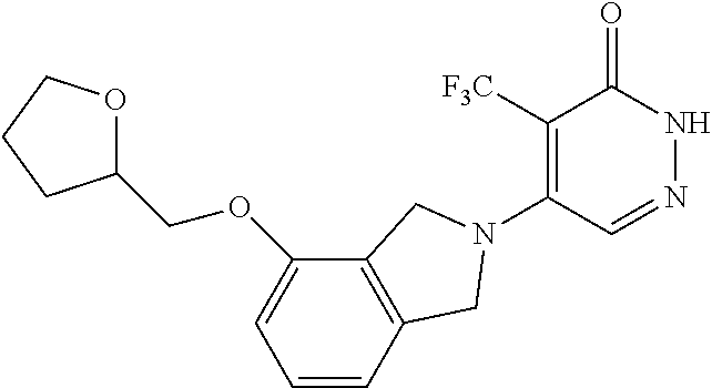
C1([F3C])=C(N2CC3=C(C(OCC4OCCC4)=CC=C3)C2)C=NNC1=O
